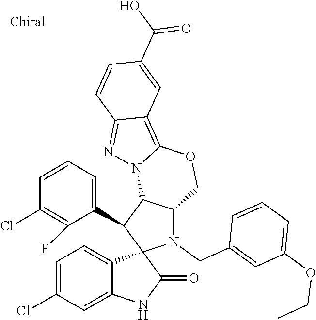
C1=C(Cl)C=C2C(=C1)C1(C(=O)N2)N(CC2=CC(OCC)=CC=C2)C2C(C1C1=CC=CC(Cl)=C1F)N1C(=C3C(=N1)C=CC(C(O)=O)=C3)OC2
